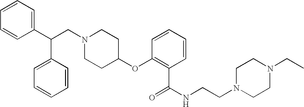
N1(CC(C2=CC=CC=C2)C2=CC=CC=C2)CCC(OC2=C(C(=O)NCCN3CCN(CC)CC3)C=CC=C2)CC1
